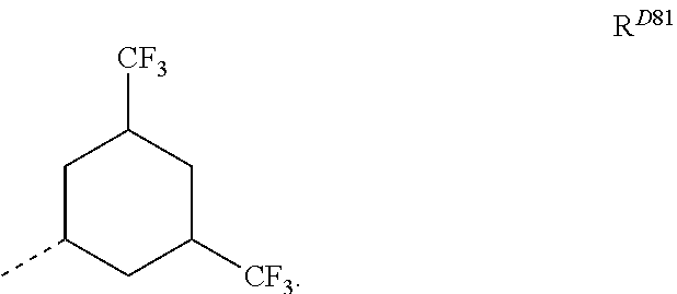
C1C(C)CC([CF3])CC1[CF3]
